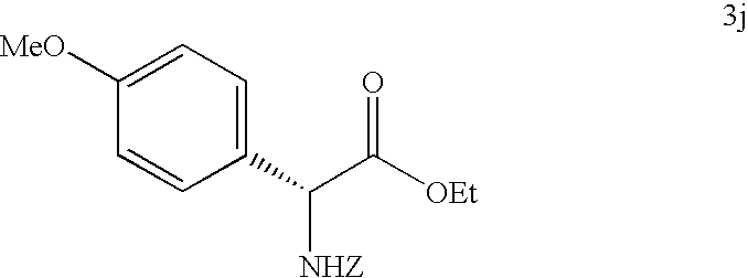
C1(C(C(=O)[OEt])[NHZ])=CC=C([MeO])C=C1
